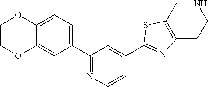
N1CC2=C(CC1)N=C(C1=C(C)C(C3=CC=C4C(=C3)OCCO4)=NC=C1)S2
